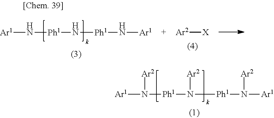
[Ar1]N([Ph1]N([Ph1]N([Ar1])[Ar2])[Ar2])[Ar2].[Ar1]N[Ph1]N[Ph1]N[Ar1].[Ar2][X]
